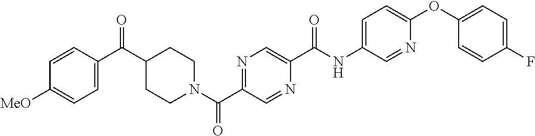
C1=CC(C(C2CCN(C(C3=NC=C(C(NC4=CC=C(OC5=CC=C(F)C=C5)N=C4)=O)N=C3)=O)CC2)=O)=CC=C1[MeO]
